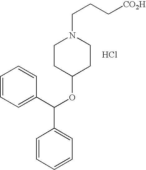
C1=CC=C(C(OC2CCN(CCC[CO2H])CC2)C2=CC=CC=C2)C=C1.Cl
